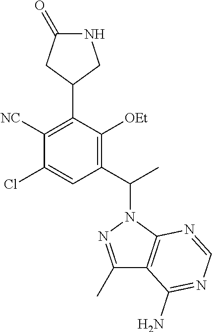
N1C(=O)CC(C2=C([NC])C(Cl)=CC(C(C)N3C4=C(C(C)=N3)C(N)=NC=N4)=C2[OEt])C1
